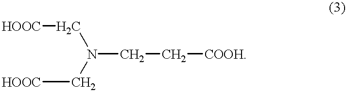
N(CC[COOH])(C[HOOC])C[HOOC]
